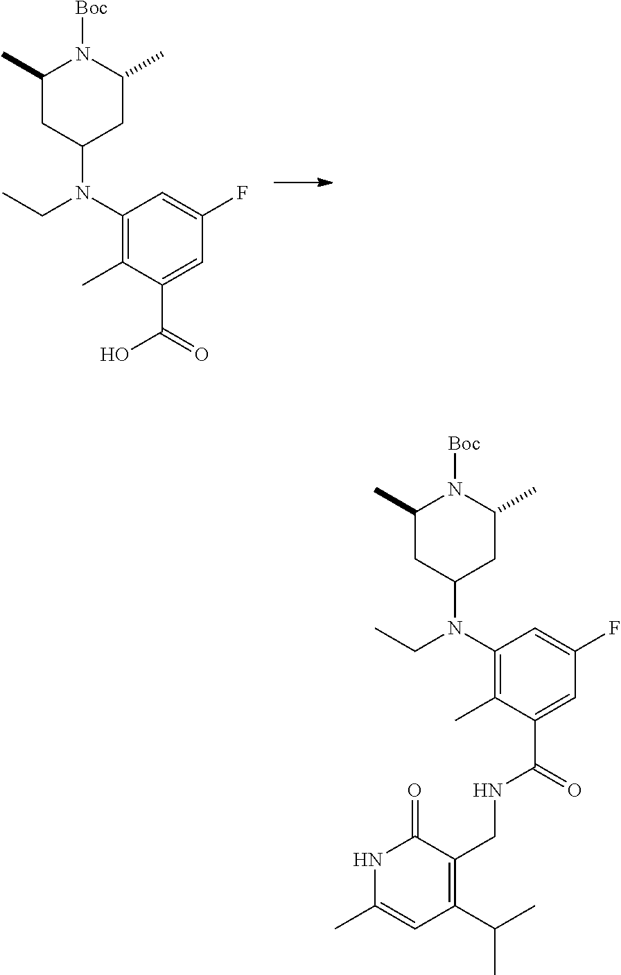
C1(N(CC)C2CC(C)N([Boc])C(C)C2)=C(C)C(C(=O)NCC2=C(C(C)C)C=C(C)NC2=O)=CC(F)=C1.C1(N(CC)C2CC(C)N([Boc])C(C)C2)=C(C)C(C(=O)O)=CC(F)=C1
